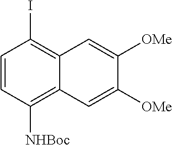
C1=CC([NHBoc])=C2C(=C1I)C=C([OMe])C([OMe])=C2
